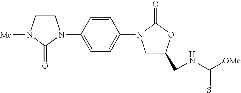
C1CN([Me])C(=O)N1C1=CC=C(N2CC(CNC([OMe])=S)OC2=O)C=C1
